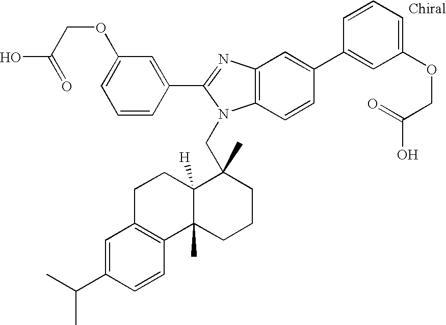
C1=CC(C2=NC3=C(N2CC2(C)C4([H])C(C)(CCC2)C2=C(CC4)C=C(C(C)C)C=C2)C=CC(C2=CC(OCC(=O)O)=CC=C2)=C3)=CC(OCC(=O)O)=C1
